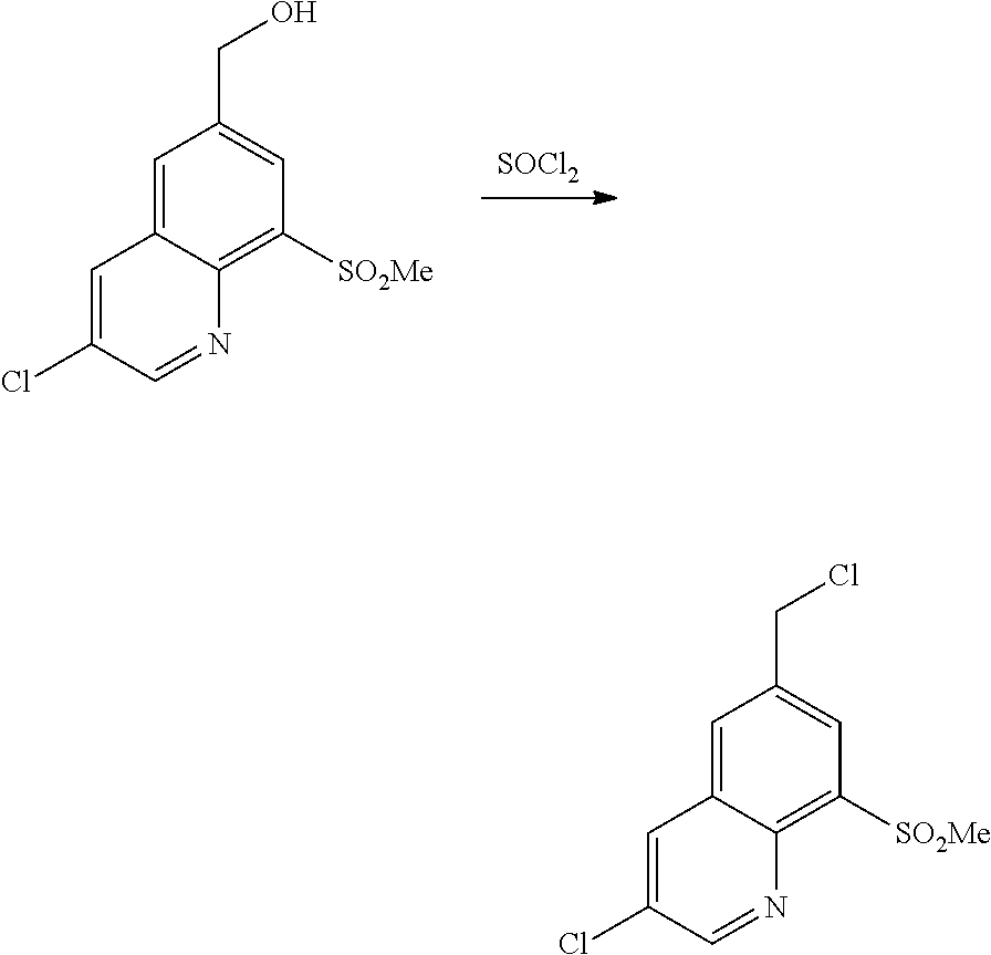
[SOCl2].C1=C2C(=C([SO2Me])C=C1CO)N=CC(Cl)=C2.C1=C2C(=C([SO2Me])C=C1CCl)N=CC(Cl)=C2
